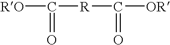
[RO]C([R]C([OR])=O)=O
